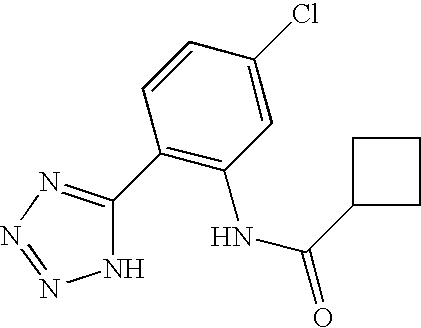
N1C(C2=C(NC(=O)C3CCC3)C=C(Cl)C=C2)=NN=N1
